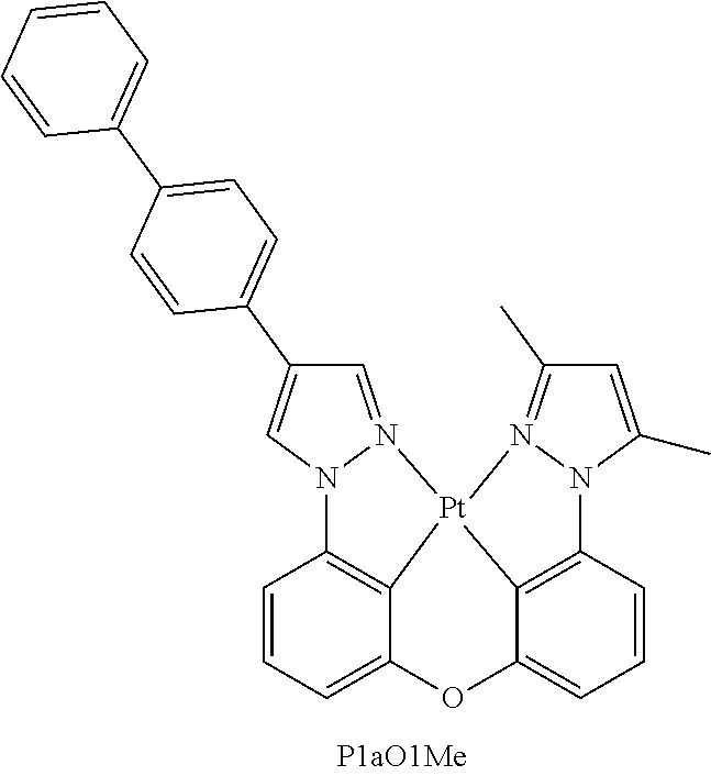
C1=N2N(C=C1C1=CC=C(C3=CC=CC=C3)C=C1)C1=C3C(=CC=C1)OC1=CC=CC4=C1[Pt]23N1=C(C)C=C(C)N41
